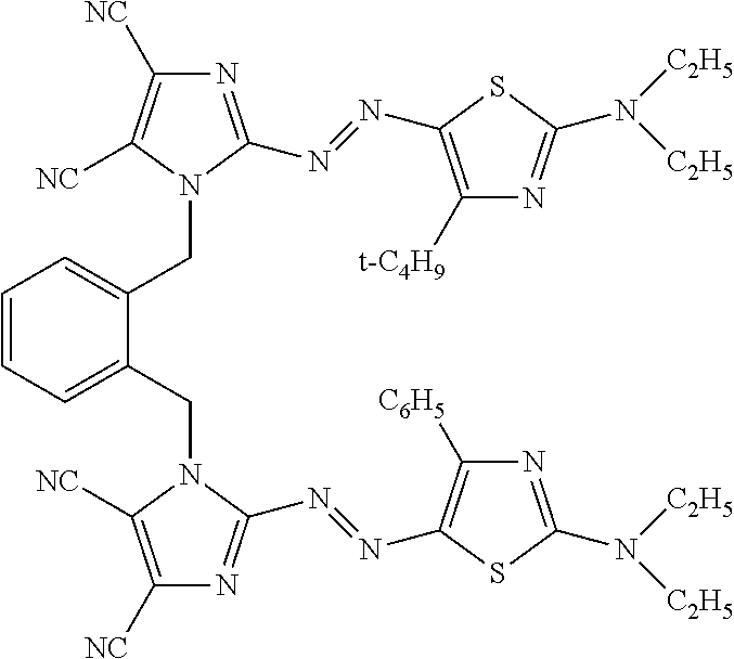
C1=CC=C(CN2C([NC])=C([NC])N=C2N=NC2=C([C6H5])N=C(N([C2H5])[C2H5])S2)C(CN2C(N=NC3=C([t-C4H9])N=C(N([C2H5])[C2H5])S3)=NC([NC])=C2[NC])=C1
